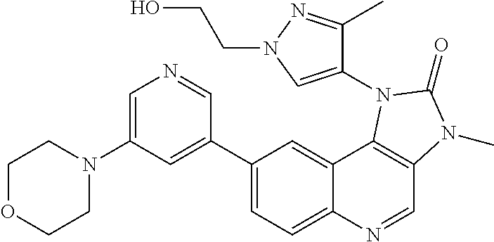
C1=C(N2CCOCC2)C=C(C2=CC=C3C(=C2)C2=C(C=N3)N(C)C(=O)N2C2=CN(CCO)N=C2C)C=N1
